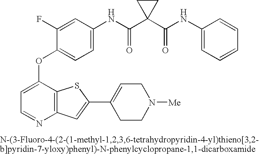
C1=C(OC2=CC=C(NC(=O)C3(C(NC4=CC=CC=C4)=O)CC3)C=C2F)C2=C(N=C1)C=C(C1=CCN([Me])CC1)S2
